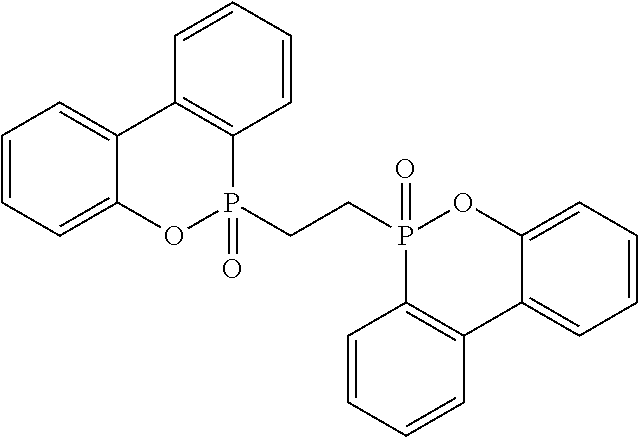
C1=CC=CC2=C1C1=CC=CC=C1OP2(=O)CCP1(=O)OC2=CC=CC=C2C2=C1C=CC=C2
